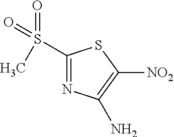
C1(S(=O)(=O)C)=NC(N)=C([NO2])S1
